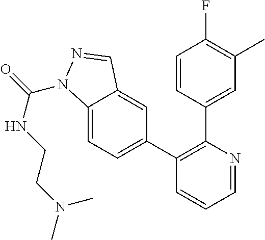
C1=NC(C2=CC(C)=C(F)C=C2)=C(C2=CC=C3C(=C2)C=NN3C(=O)NCCN(C)C)C=C1
